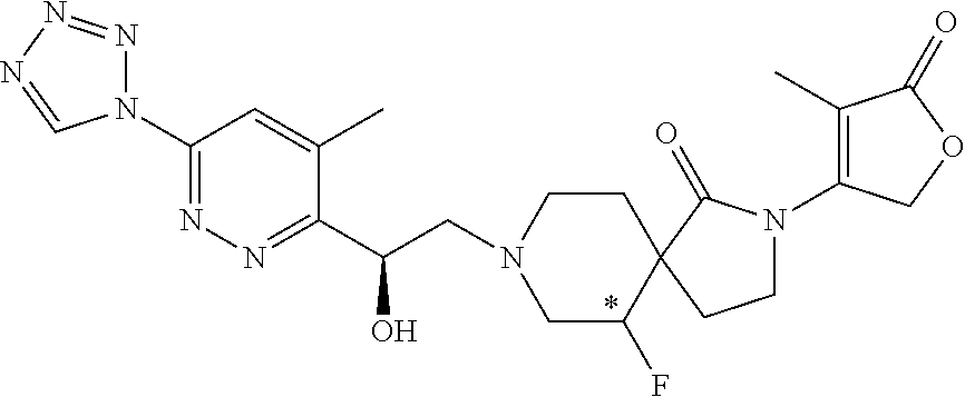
C1(C(CN2CC(F)C3(CC2)C(=O)N(C2=C(C)C(=O)OC2)CC3)O)=NN=C(N2N=NN=C2)C=C1C
